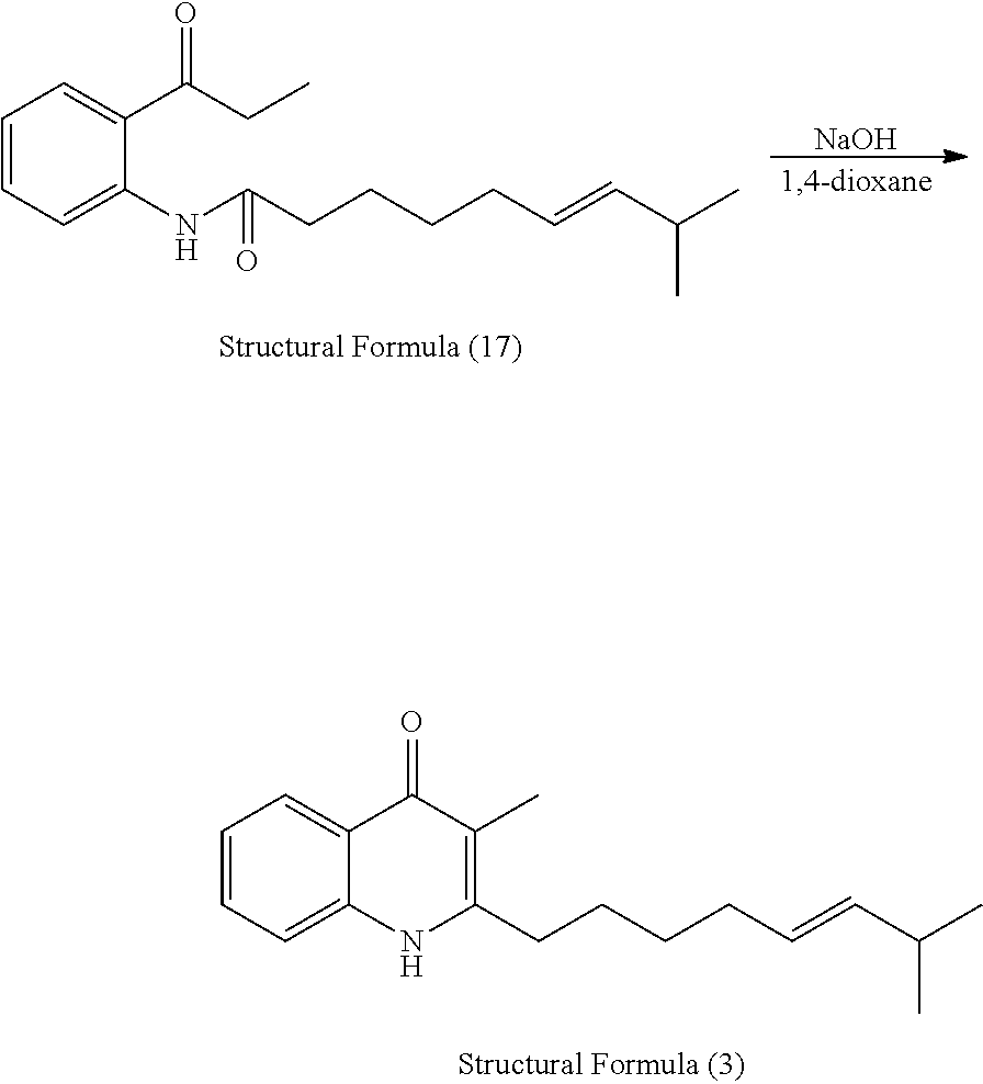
[NaOH].C1=CC=C(NC(CCCCC=CC(C)C)=O)C(C(CC)=O)=C1.C1=CC=C2C(=C1)C(=O)C(C)=C(CCCCC=CC(C)C)N2
